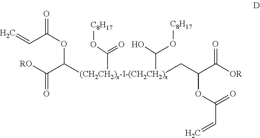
C(C(OC(C([RO])=O)[(CH2CH2)x-I-(CH2CH2)x](C(=O)O[C8H17])(C(O[C8H17])O)CC(C([OR])=O)OC(=O)C=C)=O)=C
